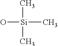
O[Si](C)(C)C
